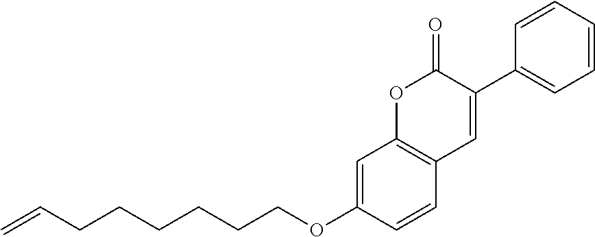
C1=CC=CC(C2=CC3=C(OC2=O)C=C(OCCCCCCC=C)C=C3)=C1
